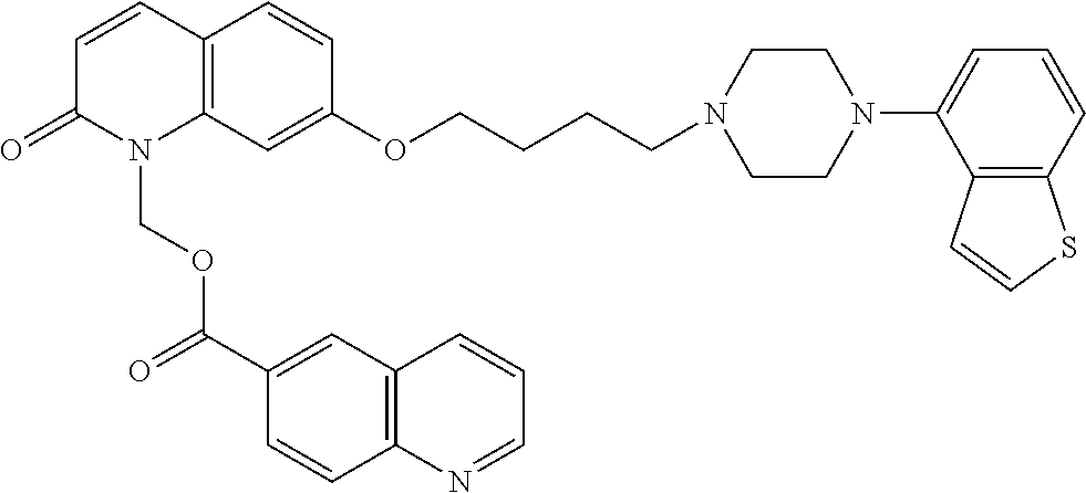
C12=C(C=C(OCCCCN3CCN(C4=CC=CC5=C4C=CS5)CC3)C=C1)N(COC(C1=CC3=C(C=C1)N=CC=C3)=O)C(=O)C=C2
